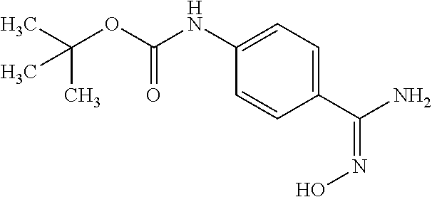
C1(C(N)=NO)=CC=C(NC(OC(C)(C)C)=O)C=C1
